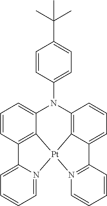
C12=C3C=CC=C1C1=N(C=CC=C1)[Pt]21C2=C(C=CC=C2N3C2=CC=C(C(C)(C)C)C=C2)C2=CC=CC=N21
